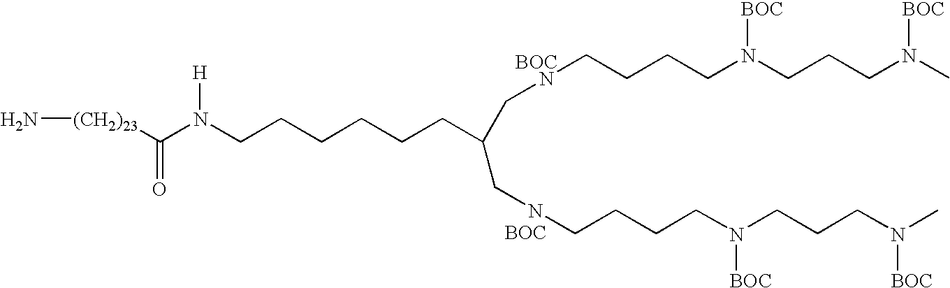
C(CCN(C)[BOC])N(CCCCNCC(CCCCCCN(C([(CH2)23]N)=O)[H])CNCCCCN(CCCN(C)[BOC])[BOC])[BOC].[BOC].[BOC]
